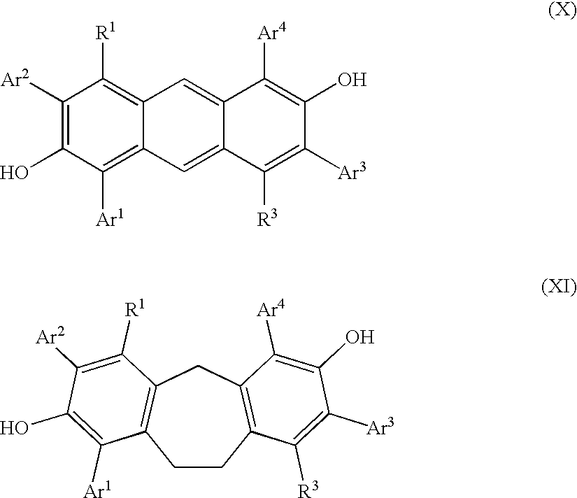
C1([Ar2])=C(O)C([Ar1])=C2C(=C1[R1])C=C1C(=C2)C([R3])=C([Ar3])C(O)=C1[Ar4].C1CC2=C(CC3=C1C([Ar1])=C(O)C([Ar2])=C3[R1])C([Ar4])=C(O)C([Ar3])=C2[R3]
